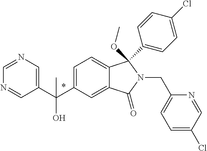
C1=C(C(C2=CN=CN=C2)(O)C)C=C2C(=C1)C(C1=CC=C(Cl)C=C1)(OC)N(CC1=CC=C(Cl)C=N1)C2=O
